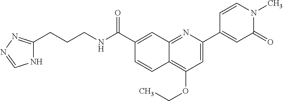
C1(C(NCCCC2=NN=CN2)=O)=CC2=NC(C3=CC(=O)N(C)C=C3)=CC(OCC)=C2C=C1
